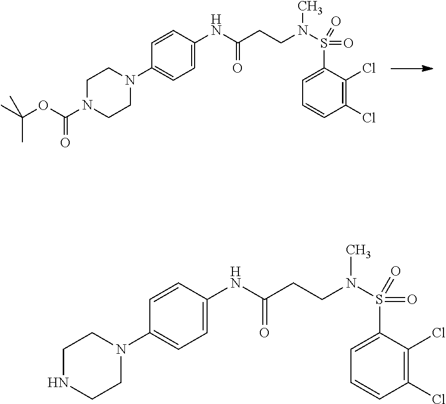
C1(N2CCN(C(OC(C)(C)C)=O)CC2)=CC=C(NC(CCN(C)S(=O)(=O)C2=CC=CC(Cl)=C2Cl)=O)C=C1.C1(N2CCNCC2)=CC=C(NC(CCN(C)S(=O)(=O)C2=CC=CC(Cl)=C2Cl)=O)C=C1
